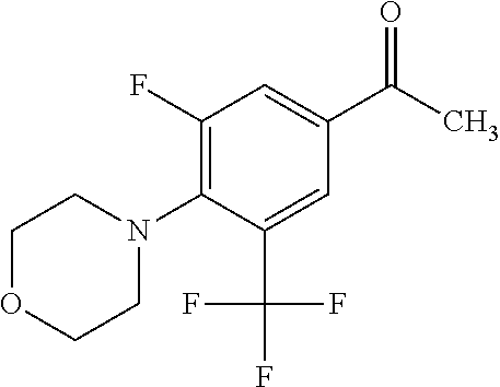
C1(F)=C(N2CCOCC2)C(C(F)(F)F)=CC(C(C)=O)=C1
